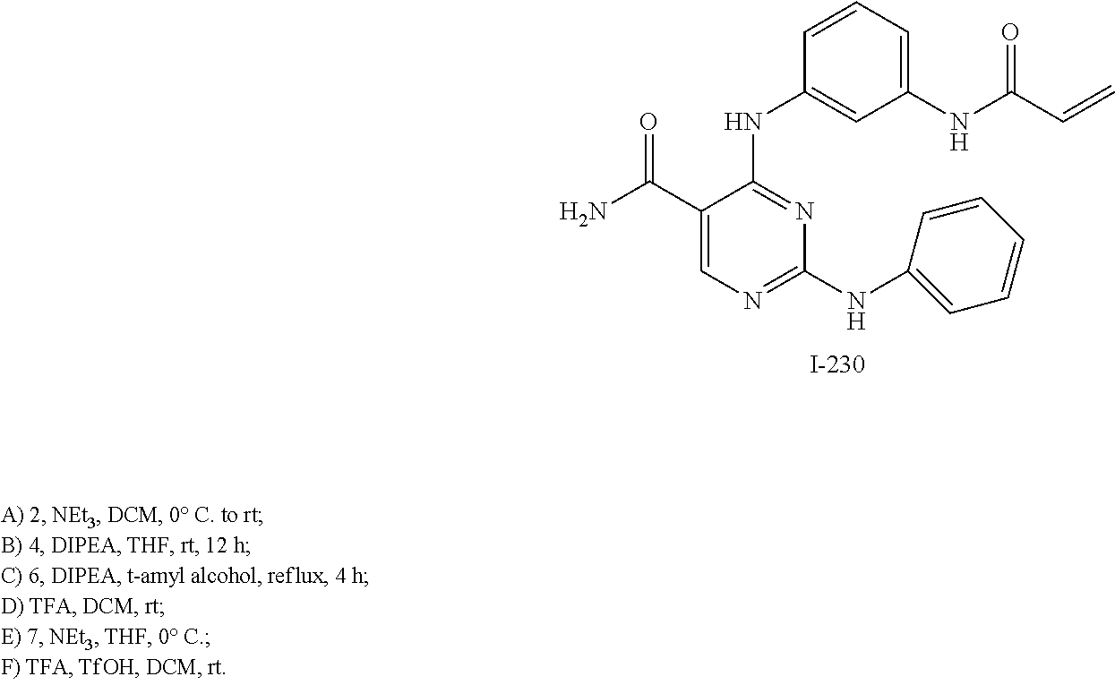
NC(C1=CN=C(NC2=CC=CC=C2)N=C1NC1=CC(NC(C=C)=O)=CC=C1)=O
